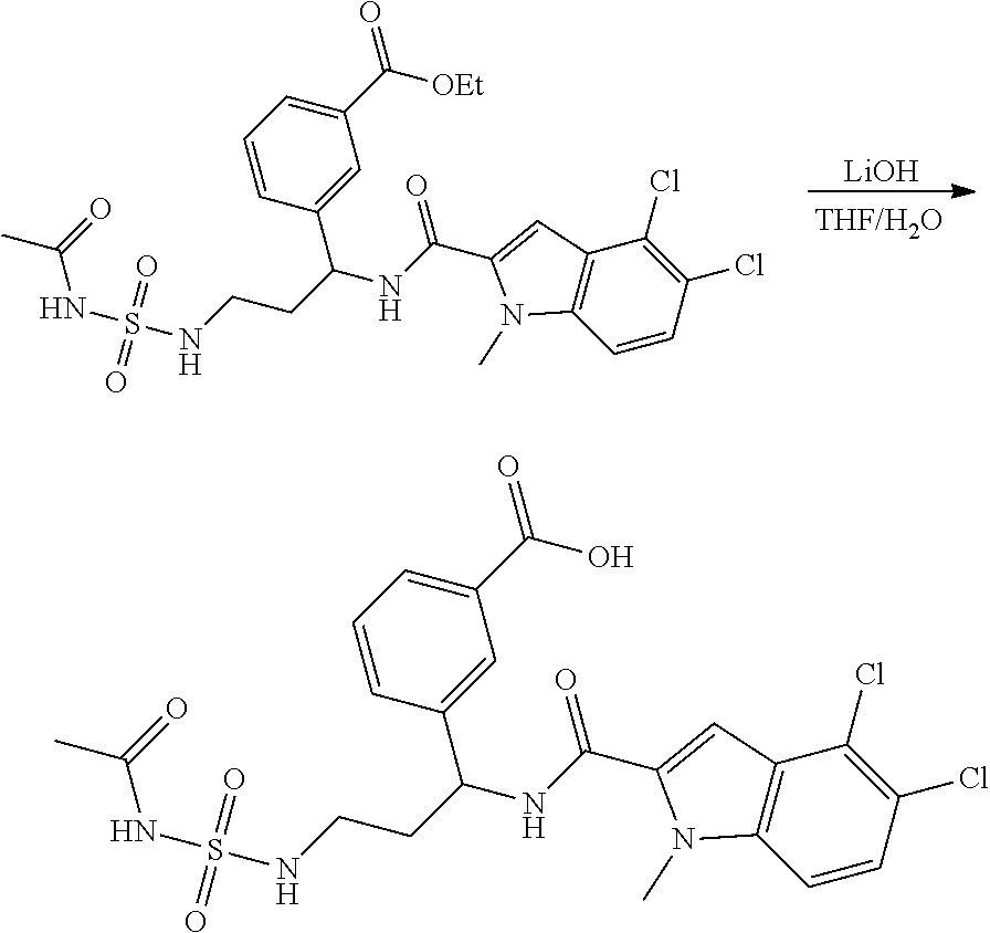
C1(C(=O)O)=CC=CC(C(CCNS(=O)(=O)NC(C)=O)NC(C2=CC3=C(C=CC(Cl)=C3Cl)N2C)=O)=C1.C1(C(=O)[OEt])=CC=CC(C(CCNS(=O)(=O)NC(C)=O)NC(C2=CC3=C(C=CC(Cl)=C3Cl)N2C)=O)=C1.[LiOH]
